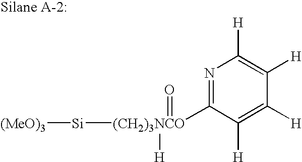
[(MeO)3][Si][(CH2)3NCO]([H])(=O)C1=NC([H])=C([H])C([H])=C1[H]
